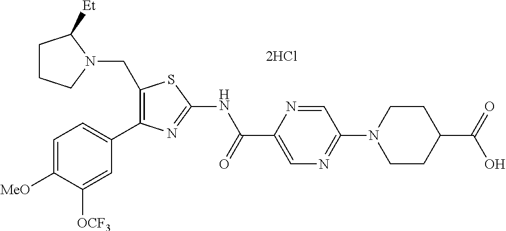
C1(CN2C([Et])CCC2)=C(C2=CC=C([MeO])C([OCF3])=C2)N=C(NC(C2=CN=C(N3CCC(C(=O)O)CC3)C=N2)=O)S1
